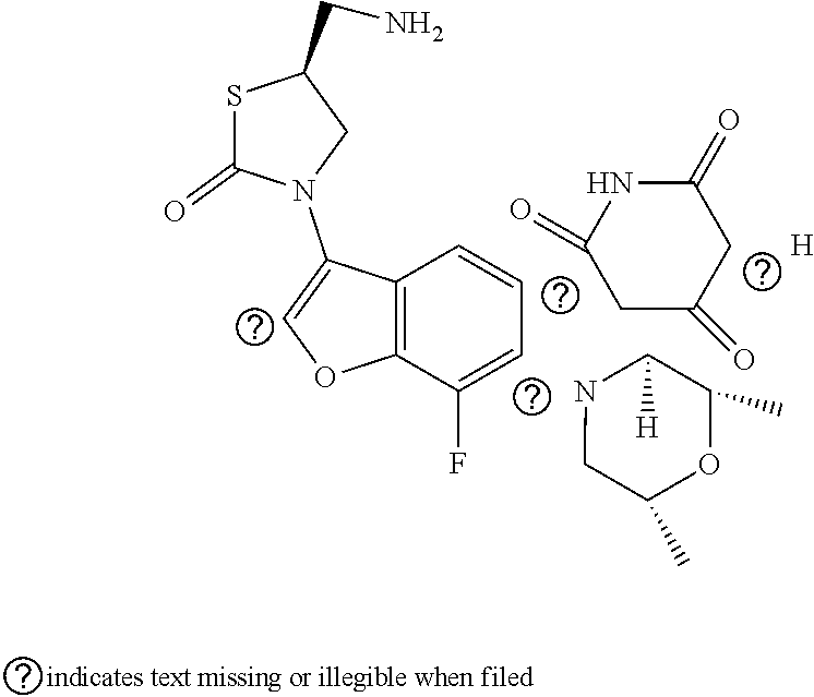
N1C([H])C(C)OC(C)C1.C12=C(C(F)=CC=C1)OC=C2N1CC(CN)SC1=O.C1(=O)CC(=O)CC(=O)N1.[H]
